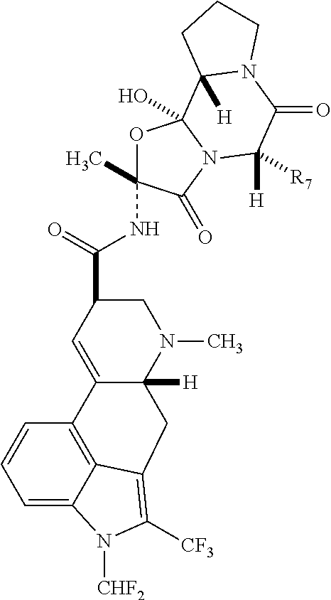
C12=CC(C(=O)NC3(C)OC4(O)N(C3=O)C([R7])([H])C(=O)N3C4([H])CCC3)CN(C)C1([H])CC1=C([CF3])N([CHF2])C3=CC=CC2=C31
